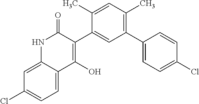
C1(C2=CC(C3=CC=C(Cl)C=C3)=C(C)C=C2C)=C(O)C2=CC=C(Cl)C=C2NC1=O
